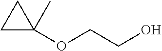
C1C(C)(OCCO)C1
